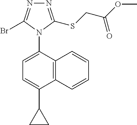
C12=C(C(N3C(Br)=NN=C3SCC(OC)=O)=CC=C1C1CC1)C=CC=C2
